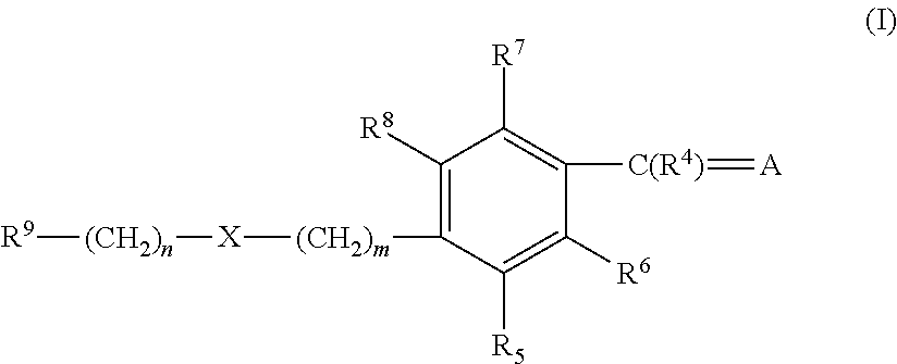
[(CH2)n]([R9])[X][(CH2)m]C1=C([R8])C([R7])=C([C(R4)]=[A])C([R6])=C1[R5]
